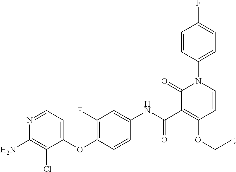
N1=CC=C(OC2=C(F)C=C(NC(C3=C(OCC)C=CN(C4=CC=C(F)C=C4)C3=O)=O)C=C2)C(Cl)=C1N
